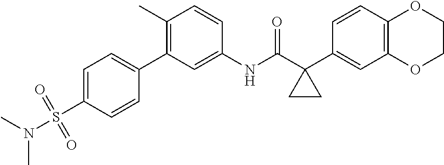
C12=C(OCCO1)C=C(C1(C(=O)NC3=CC(C4=CC=C(S(N(C)C)(=O)=O)C=C4)=C(C)C=C3)CC1)C=C2
